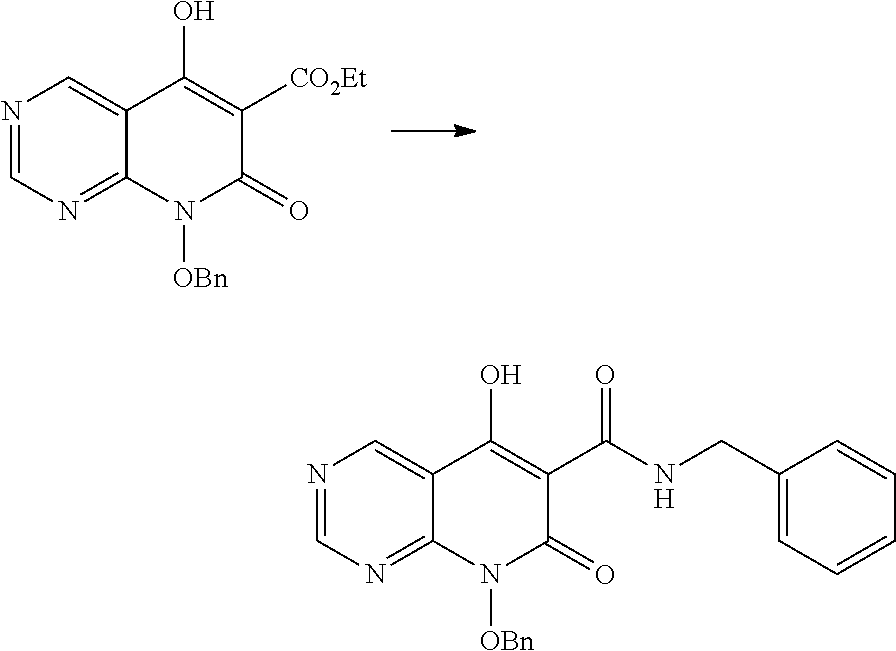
N1=CN=C2C(=C1)C(O)=C([CO2Et])C(=O)N2[OBn].N1=CN=C2C(=C1)C(O)=C(C(NCC1=CC=CC=C1)=O)C(=O)N2[OBn]
